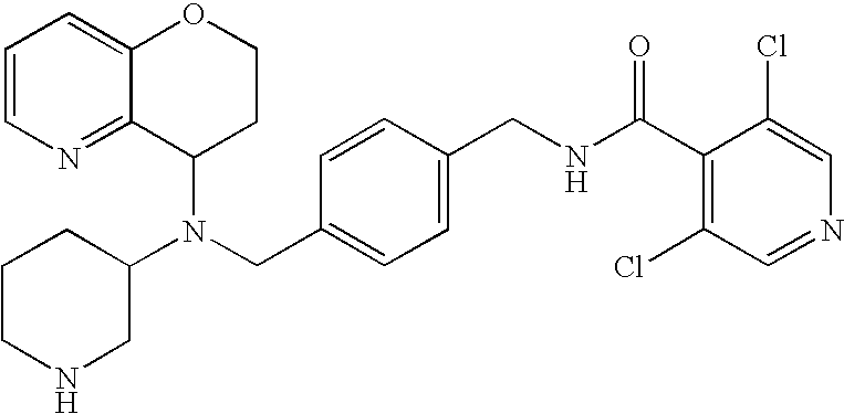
N(CC1=CC=C(CNC(C2=C(Cl)C=NC=C2Cl)=O)C=C1)(C1CCOC2=CC=CN=C12)C1CCCNC1
